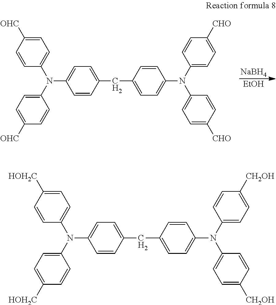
[EtOH].[NaBH4].C1=CC(CC2=CC=C(N(C3=CC=C([CHO])C=C3)C3=CC=C([CHO])C=C3)C=C2)=CC=C1N(C1=CC=C([OHC])C=C1)C1=CC=C([OHC])C=C1.C1=CC(CC2=CC=C(N(C3=CC=C([CH2OH])C=C3)C3=CC=C([CH2OH])C=C3)C=C2)=CC=C1N(C1=CC=C([HOH2C])C=C1)C1=CC=C([HOH2C])C=C1
